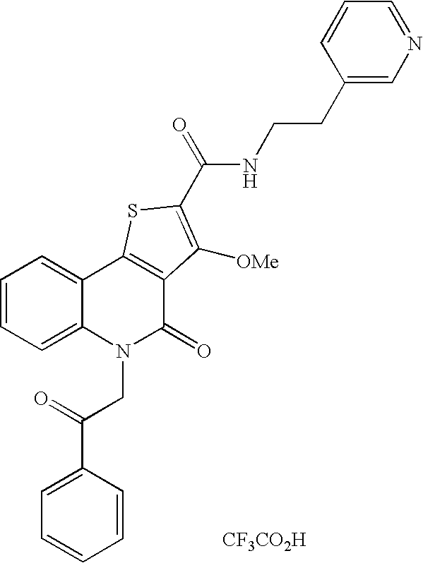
N(C(=O)C1=C([OMe])C2=C(C3=CC=CC=C3N(CC(=O)C3=CC=CC=C3)C2=O)S1)CCC1=CN=CC=C1.[CF3CO2H]
